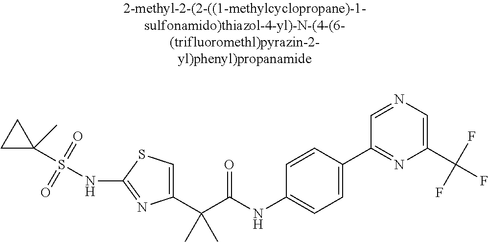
C1(C(C(NC2=CC=C(C3=NC(C(F)(F)F)=CN=C3)C=C2)=O)(C)C)=CSC(NS(C2(C)CC2)(=O)=O)=N1
